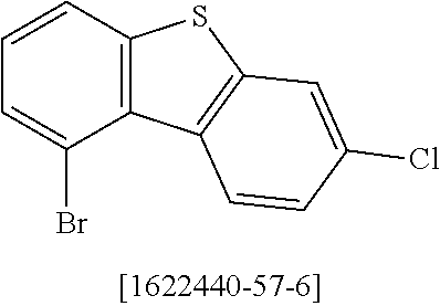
C12=C(C=CC=C1Br)SC1=C2C=CC(Cl)=C1
